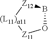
O1B[Z12][(L11)a11][Z11]1
